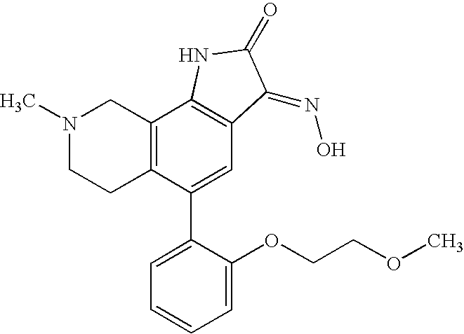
N1(C)CCC2=C(C1)C1=C(C=C2C2=CC=CC=C2OCCOC)C(=NO)C(=O)N1
